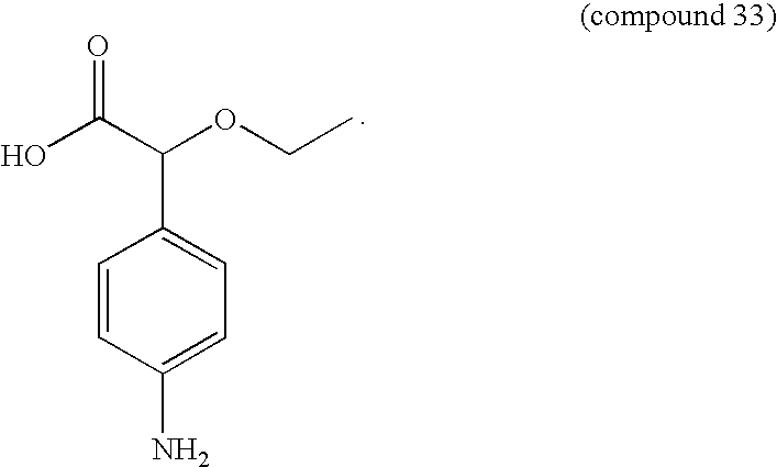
C1=CC(N)=CC=C1C(C(O)=O)OCC
